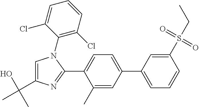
C1=CC(S(=O)(=O)CC)=CC(C2=CC=C(C3=NC(C(O)(C)C)=CN3C3=C(Cl)C=CC=C3Cl)C(C)=C2)=C1
